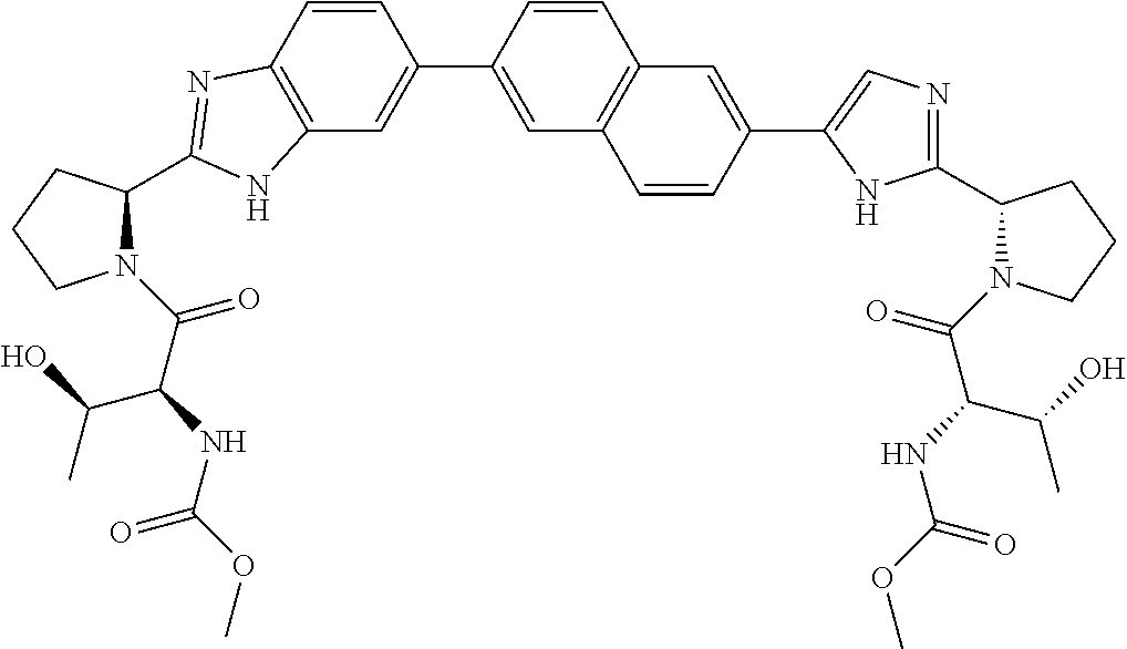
C12=C(C=C(C3=CC4=C(C=C3)C=C(C3=CN=C(C5N(C(=O)C(NC(OC)=O)C(C)O)CCC5)N3)C=C4)C=C1)NC(C1N(C(=O)C(NC(=O)OC)C(C)O)CCC1)=N2
